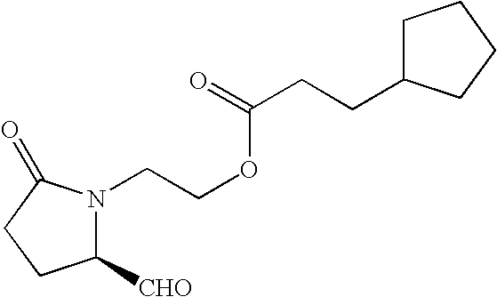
C1([CHO])N(CCOC(CCC2CCCC2)=O)C(=O)CC1
